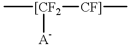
C[[CF2]([CF]]C)[A-]
